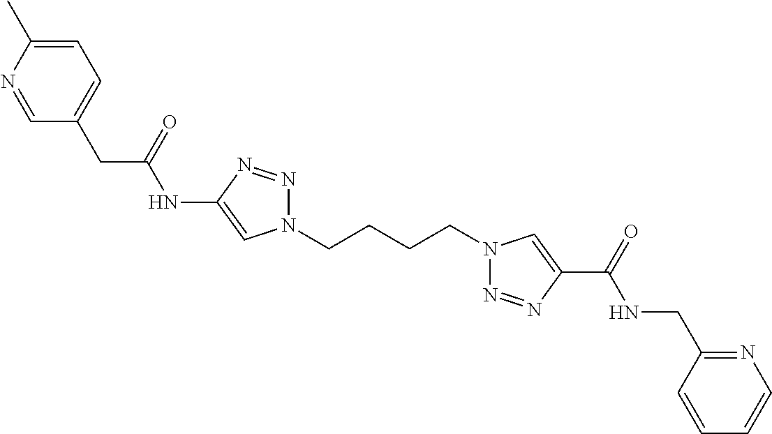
C1(NC(CC2=CC=C(C)N=C2)=O)=CN(CCCCN2N=NC(C(=O)NCC3=NC=CC=C3)=C2)N=N1
